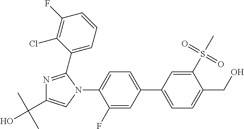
C1(S(C)(=O)=O)=CC(C2=CC=C(N3C(C4=CC=CC(F)=C4Cl)=NC(C(C)(C)O)=C3)C(F)=C2)=CC=C1CO
